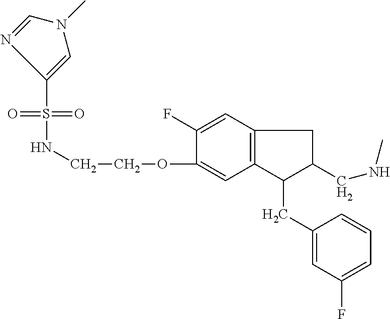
S(=O)(NCCOC1=CC2=C(C=C1F)CC(CNC)C2CC1=CC(F)=CC=C1)(=O)C1=CN(C)C=N1
